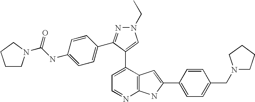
C1=C(C2=CN(CC)N=C2C2=CC=C(NC(=O)N3CCCC3)C=C2)C2=C(N=C1)NC(C1=CC=C(CN3CCCC3)C=C1)=C2
